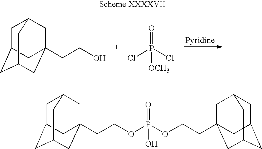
C1C2CC3CC(CCO)(CC1C3)C2.ClP(Cl)(=O)[OCH3].C1C2CC3CC(CCOP(OCCC45CC6CC(CC(C4)C6)C5)(=O)O)(CC1C3)C2
